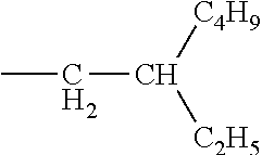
C([C4H9])([C2H5])CC
